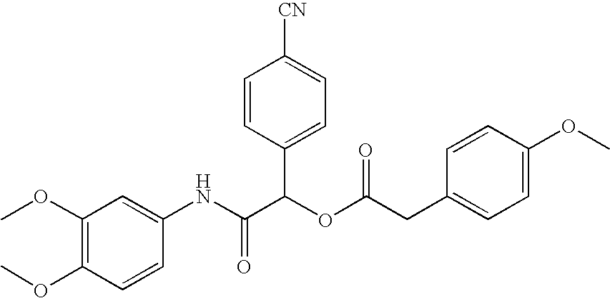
C1(NC(C(OC(=O)CC2=CC=C(OC)C=C2)C2=CC=C([CN])C=C2)=O)=CC(OC)=C(OC)C=C1
